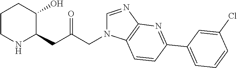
C1CNC(CC(CN2C=NC3=C2C=CC(C2=CC=CC(Cl)=C2)=N3)=O)C(O)C1
